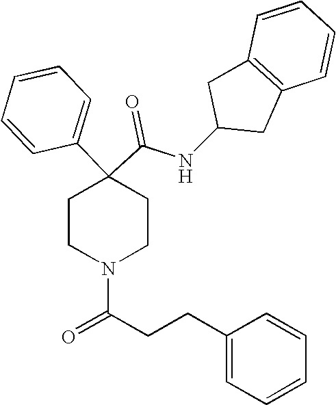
N(C(C1(C2=CC=CC=C2)CCN(C(CCC2=CC=CC=C2)=O)CC1)=O)C1CC2=C(C1)C=CC=C2
